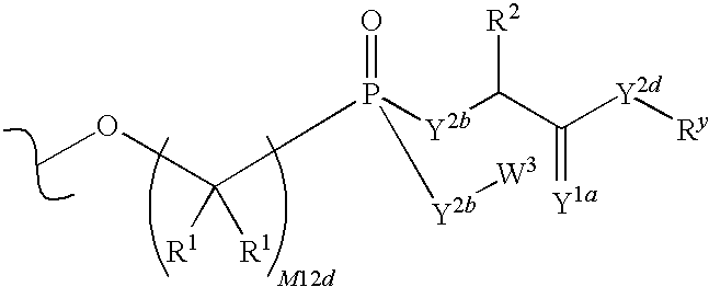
COC([R1])([R1])P(=O)([Y2b]C(C(=[Y1a])[Y2d][Ry])[R2])[Y2b][W3]
